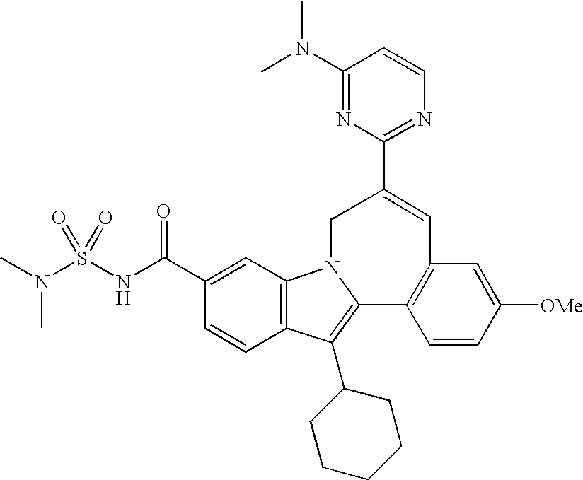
C1(C(NS(N(C)C)(=O)=O)=O)=CC2=C(C=C1)C(C1CCCCC1)=C1N2CC(C2=NC=CC(N(C)C)=N2)=CC2=C1C=CC([OMe])=C2
